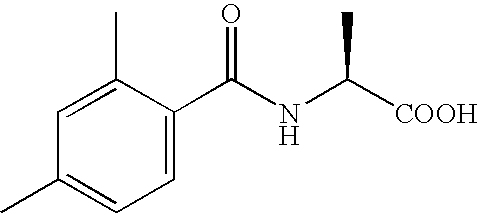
C1=C(C(NC([COOH])C)=O)C(C)=CC(C)=C1
